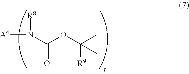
[A4]N(C(OC(C)([R9])C)=O)[R8]
